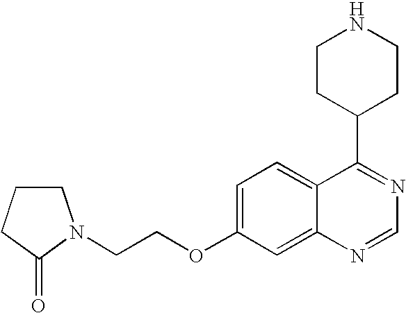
C12=CC=C(OCCN3CCCC3=O)C=C1N=CN=C2C1CCNCC1
